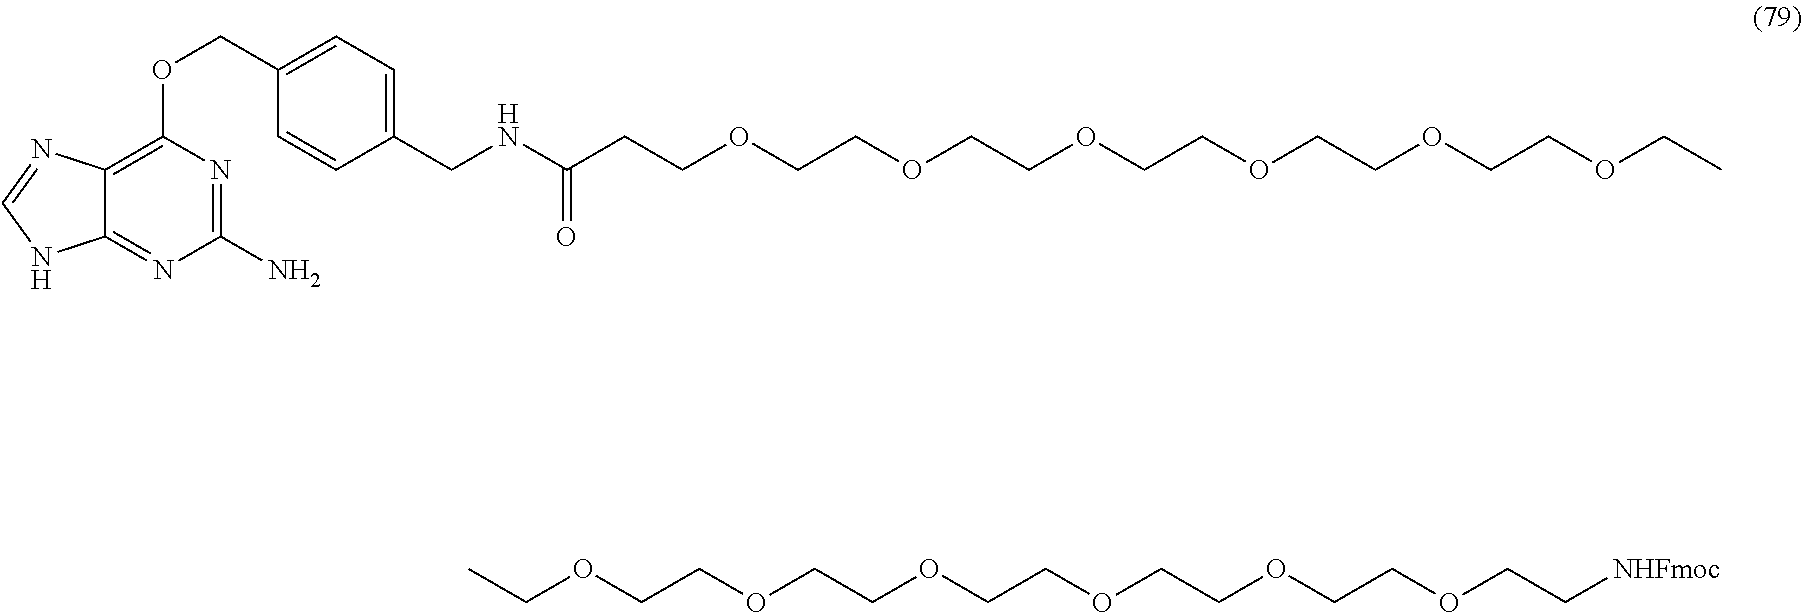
C(OCCOCCOCCOCCOCCOCC[NHFmoc])C.C1(N)=NC(OCC2=CC=C(CNC(CCOCCOCCOCCOCCOCCOCC)=O)C=C2)=C2C(=N1)NC=N2
